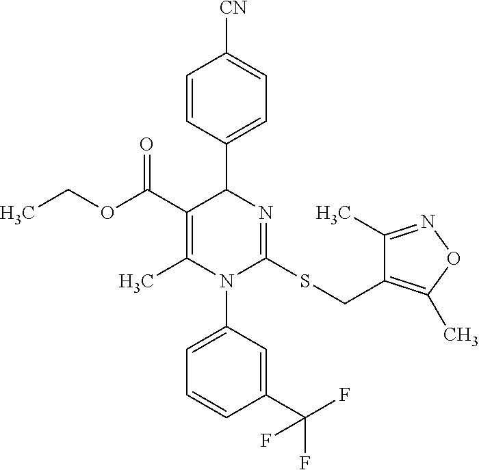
C1=CC(C2C(C(OCC)=O)=C(C)N(C3=CC=CC(C(F)(F)F)=C3)C(SCC3=C(C)ON=C3C)=N2)=CC=C1[CN]
